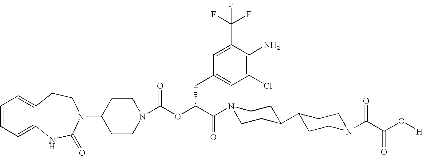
C1(N2C(=O)NC3=CC=CC=C3CC2)CCN(C(OC(C(=O)N2CCC(C3CCN(C(C(O[H])=O)=O)CC3)CC2)CC2=CC(Cl)=C(N)C(C(F)(F)F)=C2)=O)CC1
